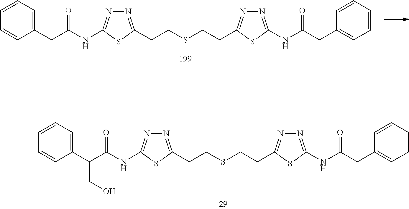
C1=CC(CC(NC2=NN=C(CCSCCC3=NN=C(NC(CC4=CC=CC=C4)=O)S3)S2)=O)=CC=C1.C1=CC(C(C(NC2=NN=C(CCSCCC3=NN=C(NC(CC4=CC=CC=C4)=O)S3)S2)=O)CO)=CC=C1
